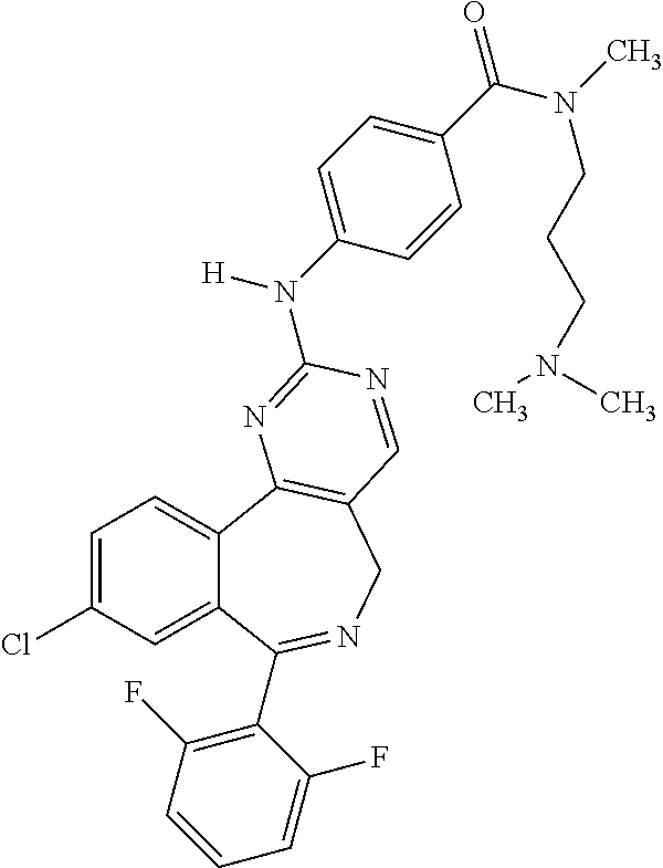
C1=C(Cl)C=C2C(=C1)C1=C(CN=C2C2=C(F)C=CC=C2F)C=NC(N(C2=CC=C(C(N(CCCN(C)C)C)=O)C=C2)[H])=N1
